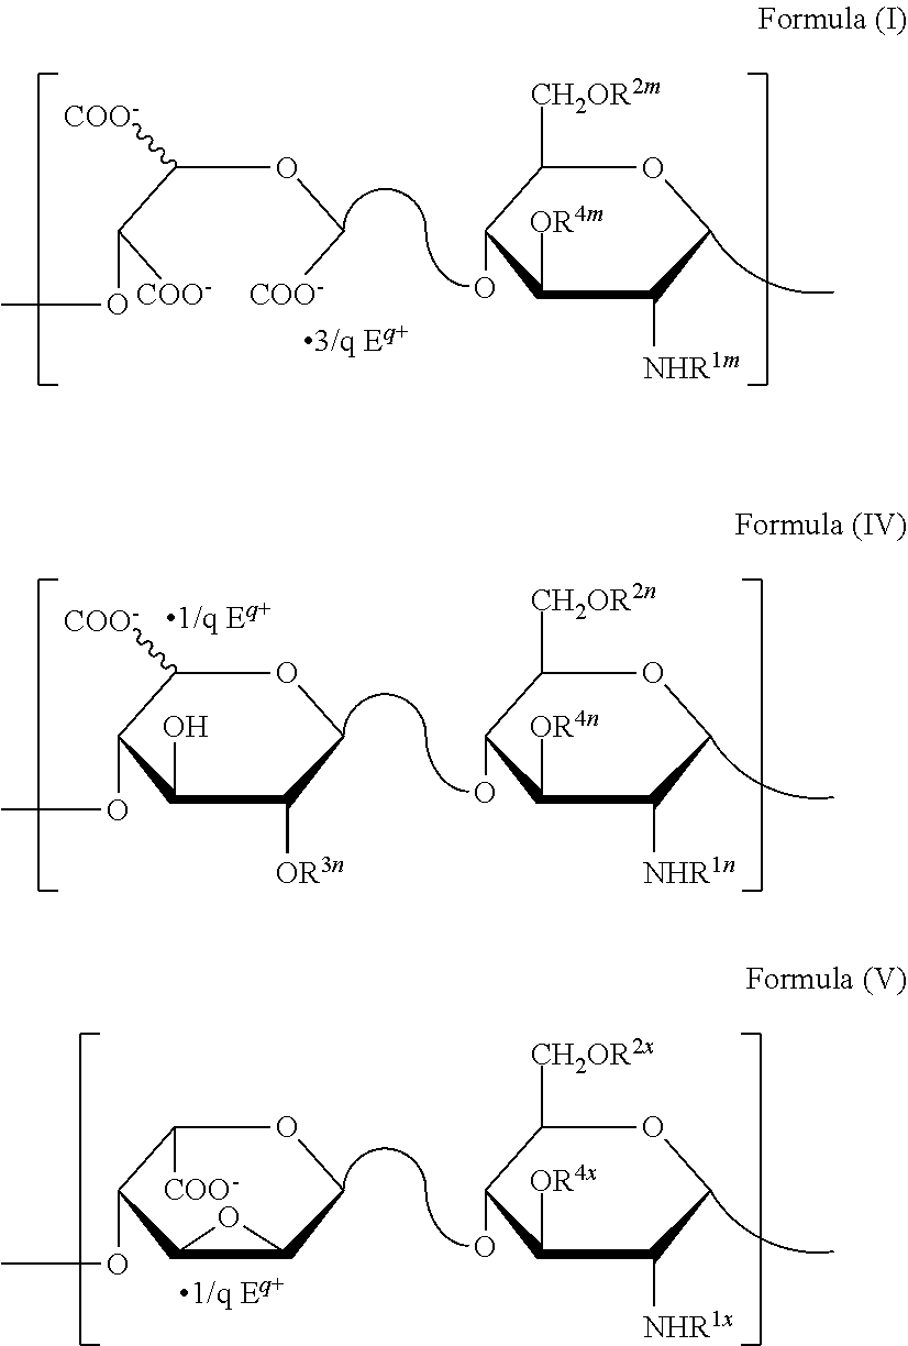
C([COO-])(C(OC[COO-])[COO-])OC.C1(O)C([OR4m])C([NHR1m])COC1[CH2OR2m].C1(OC)C(O)C([OR3n])COC1[COO-].C1(O)C([OR4n])C([NHR1n])COC1[CH2OR2n].C1(OC)C2C(COC1[COO-])O2.C1(O)C([OR4x])C([NHR1x])COC1[CH2OR2x]
